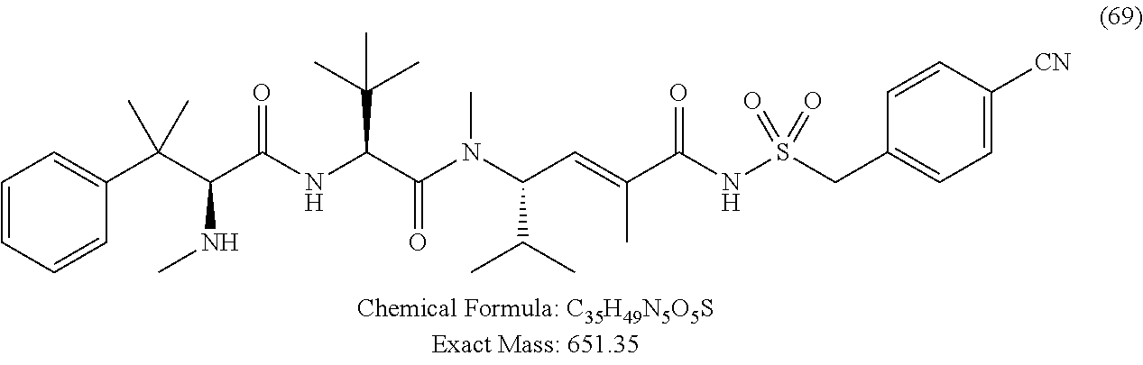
C1=CC=CC(C(C(C(NC(C(N(C(C=C(C(NS(CC2=CC=C([CN])C=C2)(=O)=O)=O)C)C(C)C)C)=O)C(C)(C)C)=O)NC)(C)C)=C1
